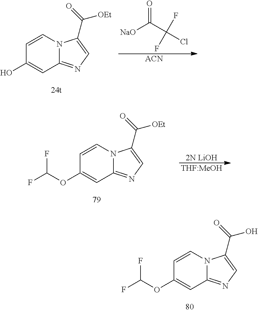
C12=NC=C(C(=O)[OEt])N1C=CC(O)=C2.[ACN].C([NaO])(=O)C(F)(Cl)F.[THF:MeOH].[2N LiOH].C12=NC=C(C(=O)[OEt])N1C=CC(OC(F)F)=C2.C12=NC=C(C(=O)O)N1C=CC(OC(F)F)=C2
